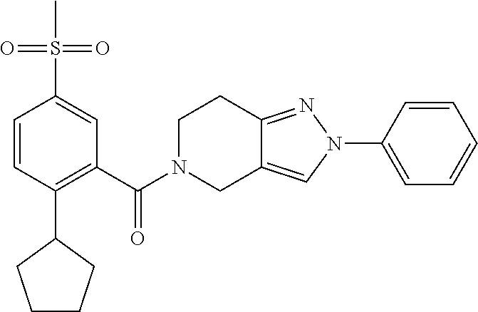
C12=NN(C3=CC=CC=C3)C=C1CN(C(=O)C1=C(C3CCCC3)C=CC(S(C)(=O)=O)=C1)CC2
